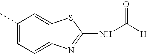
C1(C)=CC=C2C(=C1)SC(NC([H])=O)=N2
